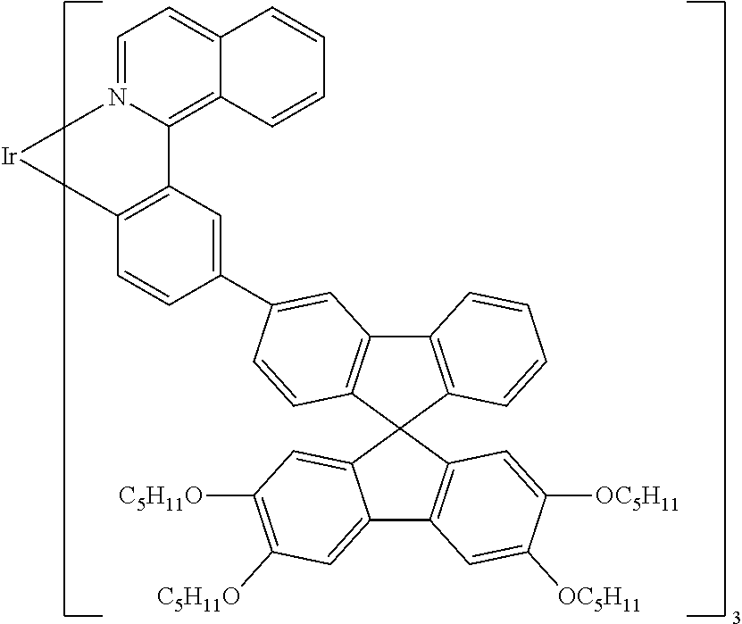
C1=N2C(=C3C(=C1)C=CC=C3)C1=C(C=CC(C3=CC4=C(C5(C6=C4C=CC=C6)C4=CC([C5H11O])=C([C5H11O])C=C4C4=C5C=C([OC5H11])C([OC5H11])=C4)C=C3)=C1)[Ir]2
